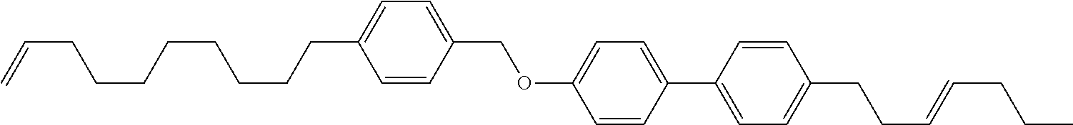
C1=CC(COC2=CC=C(C3=CC=C(CCC=CCCC)C=C3)C=C2)=CC=C1CCCCCCCCC=C
